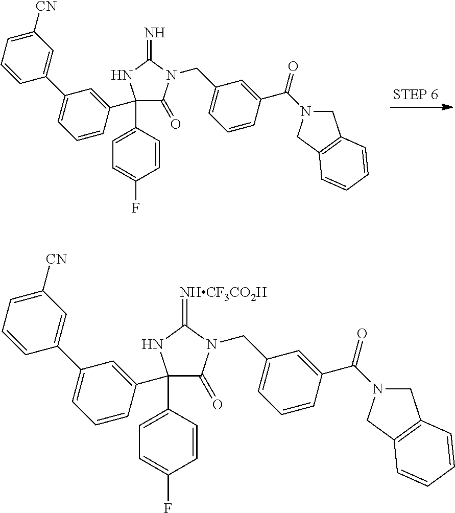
C1(C2=CC(C3=CC([CN])=CC=C3)=CC=C2)(C2=CC=C(F)C=C2)C(=O)N(CC2=CC=CC(C(=O)N3CC4=C(C3)C=CC=C4)=C2)C(=N)N1.C1(C2=CC(C3=CC([CN])=CC=C3)=CC=C2)(C2=CC=C(F)C=C2)C(=O)N(CC2=CC=CC(C(=O)N3CC4=C(C3)C=CC=C4)=C2)C(=[NHCF3CO2H])N1
